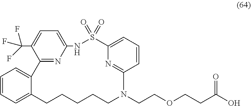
C1=CC=C2C(=C1)C1=NC(=CC=C1C(F)(F)F)NS(=O)(=O)C1=CC=CC(=N1)N(CCOCCC(=O)O)CCCCC2
